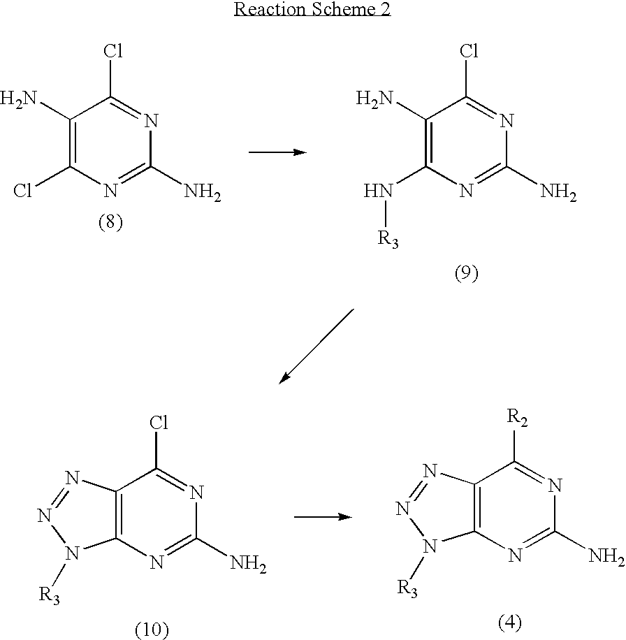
C1(N)=C(Cl)N=C(N)N=C1Cl.C1(N)=C(N[R3])N=C(N)N=C1Cl.C12=C(N=C(N)N=C1[R2])N([R3])N=N2.C12=C(N=C(N)N=C1Cl)N([R3])N=N2
